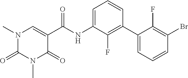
N1(C)C(=O)N(C)C=C(C(NC2=CC=CC(C3=CC=CC(Br)=C3F)=C2F)=O)C1=O
